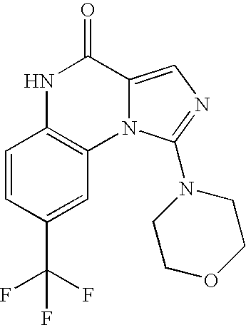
N1C2=C(N3C(=CN=C3N3CCOCC3)C1=O)C=C(C(F)(F)F)C=C2
